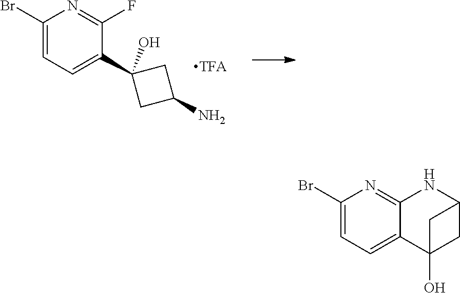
C1(Br)=CC=C(C2(O)CC(N)C2)C(F)=N1.C1(Br)=CC=C2C(=N1)NC1CC2(O)C1
